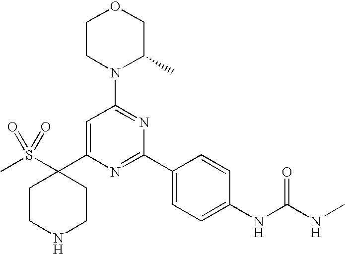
C1(C2=CC(N3C(C)COCC3)=NC(C3=CC=C(NC(=O)NC)C=C3)=N2)(S(C)(=O)=O)CCNCC1
